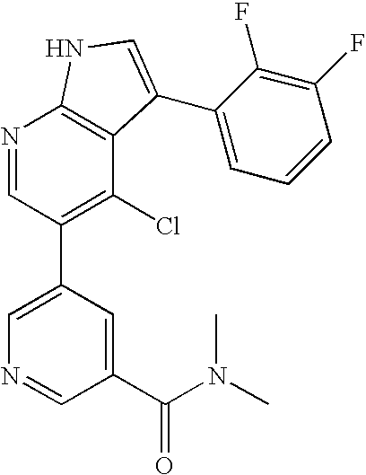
C1(C2=C(Cl)C3=C(N=C2)NC=C3C2=CC=CC(F)=C2F)=CN=CC(C(N(C)C)=O)=C1
